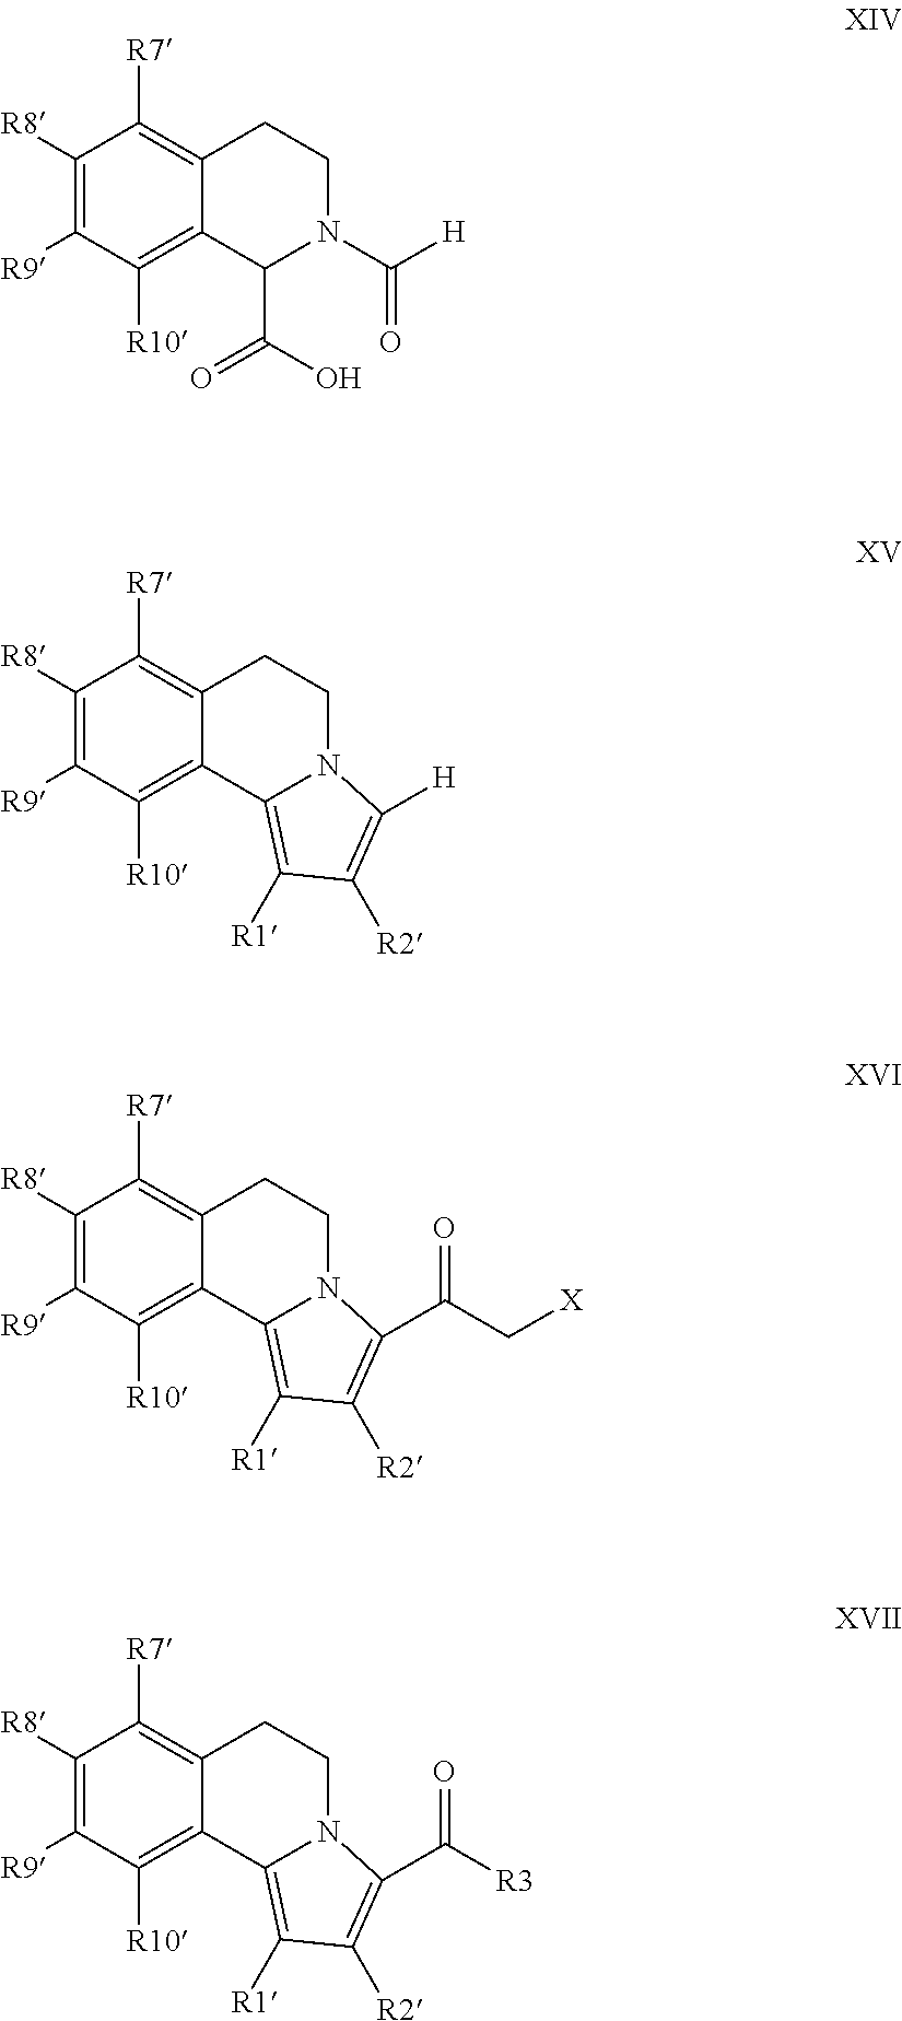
C1([R8])=C([R9])C([R10])=C2C(=C1[R7])CCN(C([H])=O)C2C(O)=O.C1([R8])=C([R9])C([R10])=C2C(=C1[R7])CCN1C2=C([R1])C([R2])=C1[H].C1([R8])=C([R9])C([R10])=C2C(=C1[R7])CCN1C2=C([R1])C([R2])=C1C(C[X])=O.C1([R8])=C([R9])C([R10])=C2C(=C1[R7])CCN1C2=C([R1])C([R2])=C1C([R3])=O
